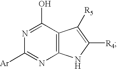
C12=C(C(O)=NC([Ar])=N1)C([R5])=C([R4])N2
